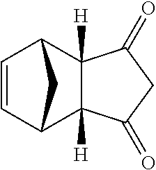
C1=CC2C3([H])C([H])(C1C2)C(=O)CC3=O
